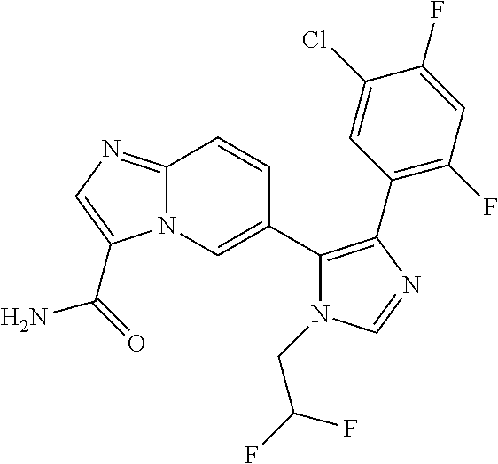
N12C(=NC=C1C(=O)N)C=CC(C1=C(C3=C(F)C=C(F)C(Cl)=C3)N=CN1CC(F)F)=C2
